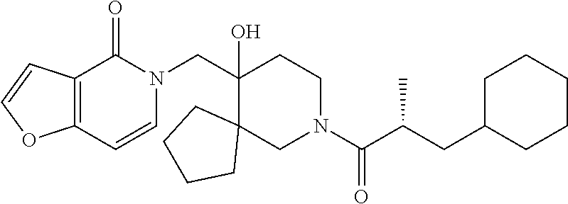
C1(CN2C(=O)C3=C(C=C2)OC=C3)(O)C2(CN(C(C(CC3CCCCC3)C)=O)CC1)CCCC2
